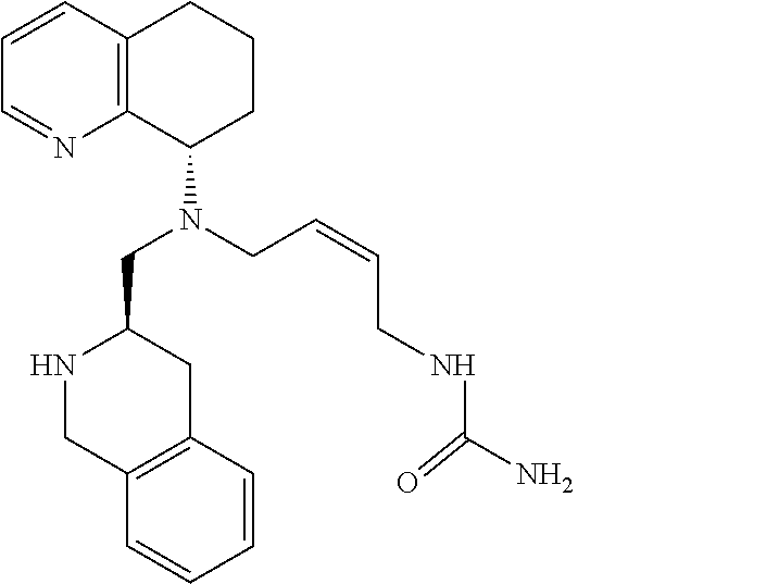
C12=C(C=CC=N1)CCCC2N(CC=CCNC(N)=O)CC1NCC2=C(C1)C=CC=C2
